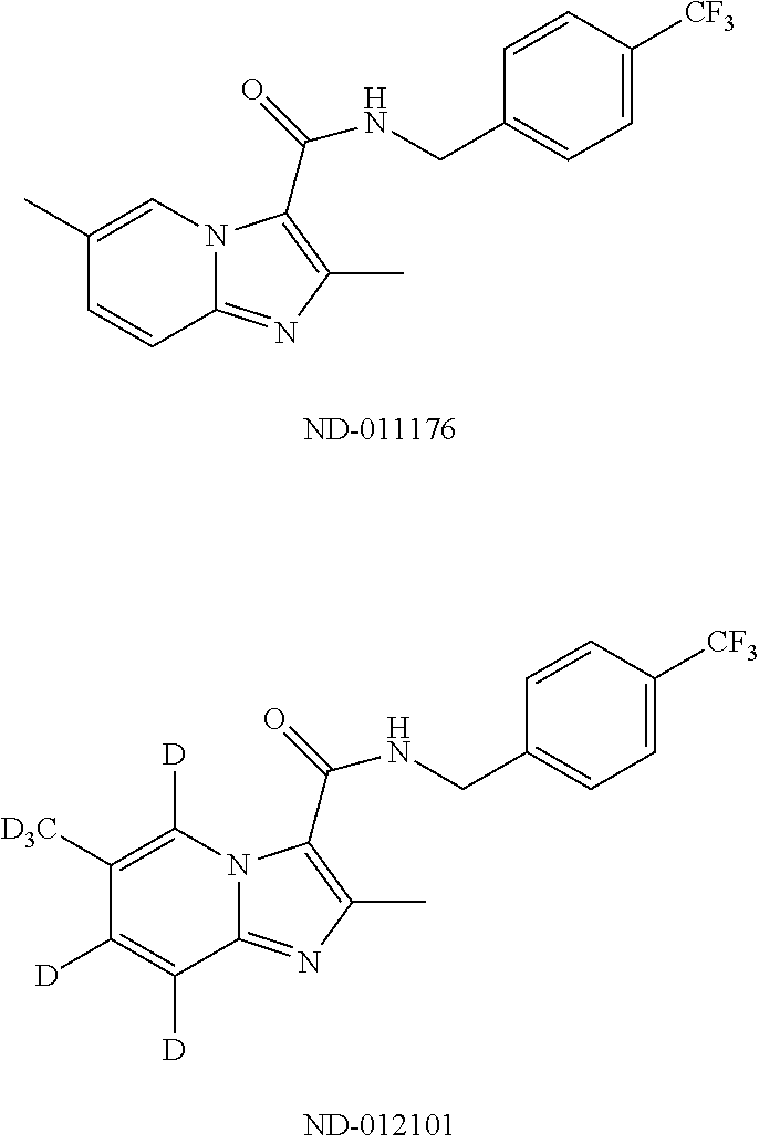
C1(C)=CN2C(=NC(C)=C2C(=O)NCC2=CC=C([CF3])C=C2)C=C1.C1([D3C])=C([D])N2C(=NC(C)=C2C(=O)NCC2=CC=C([CF3])C=C2)C([D])=C1[D]
